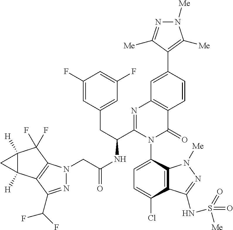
C12([H])C([H])(C3=C(C1(F)F)N(CC(NC(C1=NC4=C(C(=O)N1C1=CC=C(Cl)C5=C1N([Me])N=C5NS(=O)(=O)[Me])C=CC(C1=C([Me])N([Me])N=C1[Me])=C4)CC1=CC(F)=CC(F)=C1)=O)N=C3C(F)F)C2
